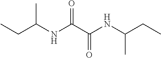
C(NC(CC)C)(=O)C(=O)NC(CC)C
